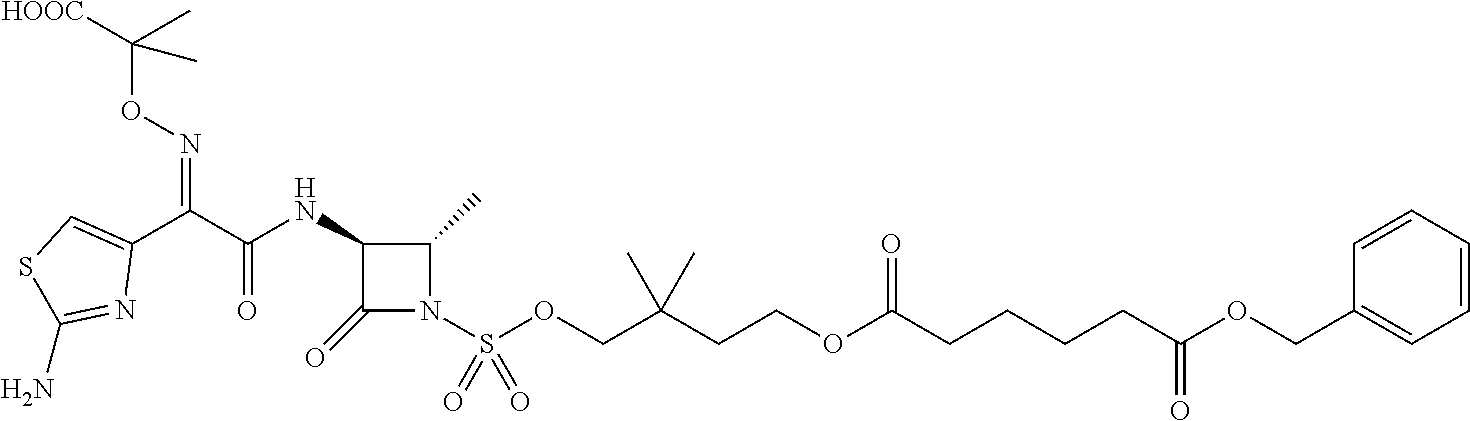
C1(=O)N(S(OCC(CCOC(=O)CCCCC(OCC2=CC=CC=C2)=O)(C)C)(=O)=O)C(C)C1NC(C(C1=CSC(N)=N1)=NOC([HOOC])(C)C)=O
